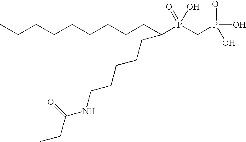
CCCCCCCCCC(P(CP(O)(=O)O)(=O)O)CCCCCNC(CC)=O
